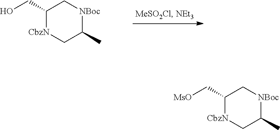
C1(CO)[CbzN]CC(C)[NBoc]C1.C1(C[MsO])[CbzN]CC(C)[NBoc]C1
